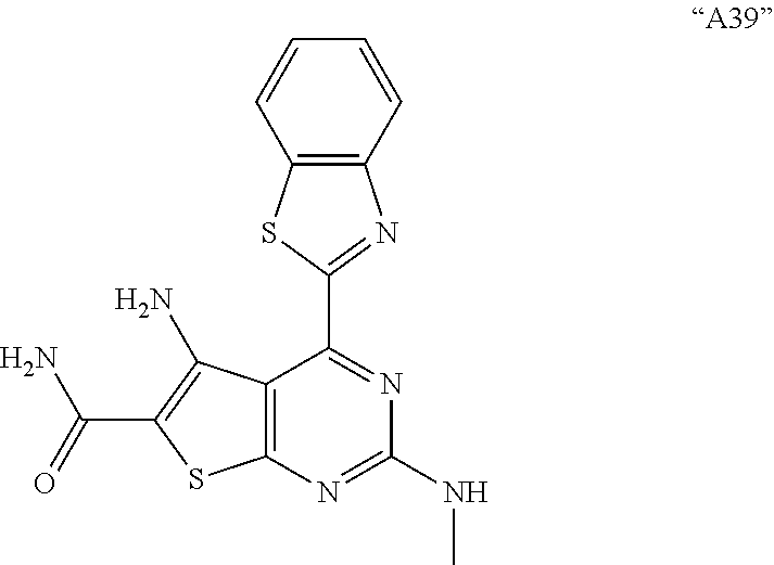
C12=C(N=C(NC)N=C1C1=NC3=C(S1)C=CC=C3)SC(C(=O)N)=C2N
